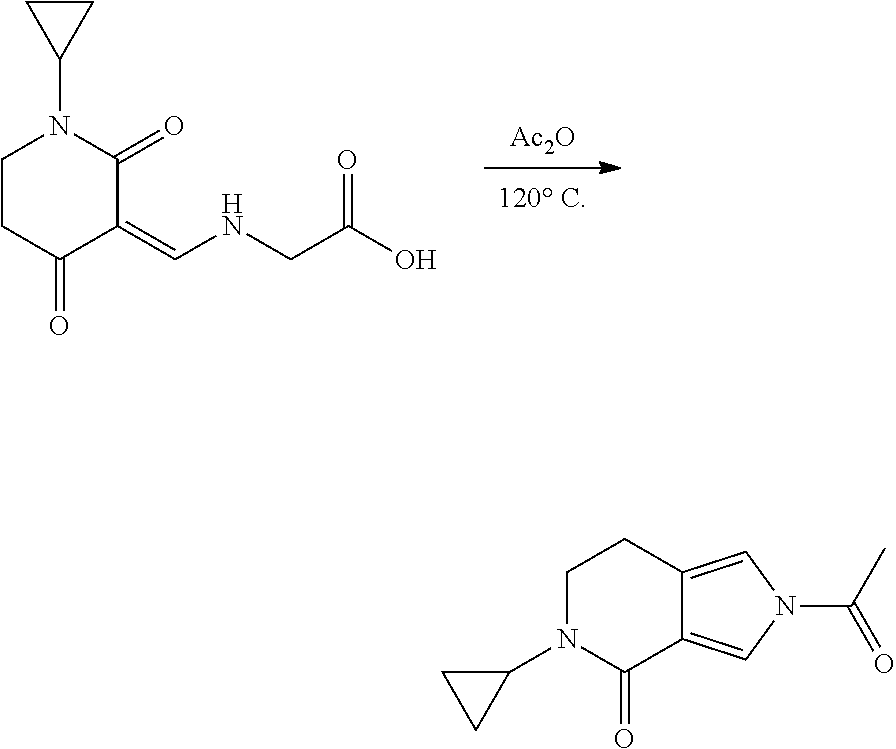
[Ac2O].C1(=CNCC(O)=O)C(=O)CCN(C2CC2)C1=O.C1N(C2CC2)C(=O)C2=CN(C(C)=O)C=C2C1
